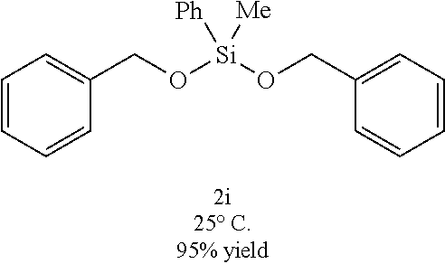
C1=CC=CC(CO[Si](OCC2=CC=CC=C2)([Ph])[Me])=C1
